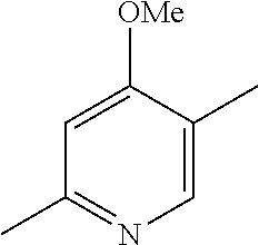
C1([OMe])=CC(C)=NC=C1C
